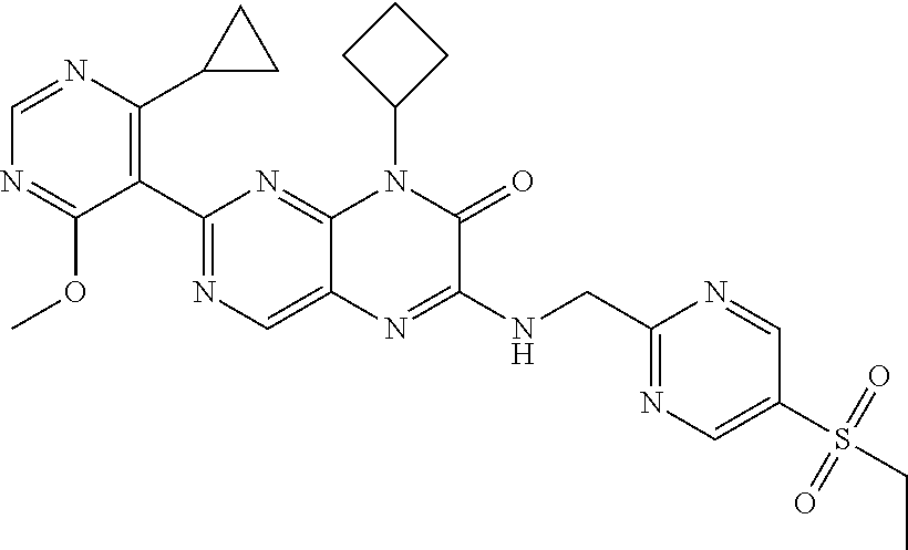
C1=NC(C2CC2)=C(C2=NC=C3C(=N2)N(C2CCC2)C(=O)C(NCC2=NC=C(S(=O)(=O)CC)C=N2)=N3)C(OC)=N1
